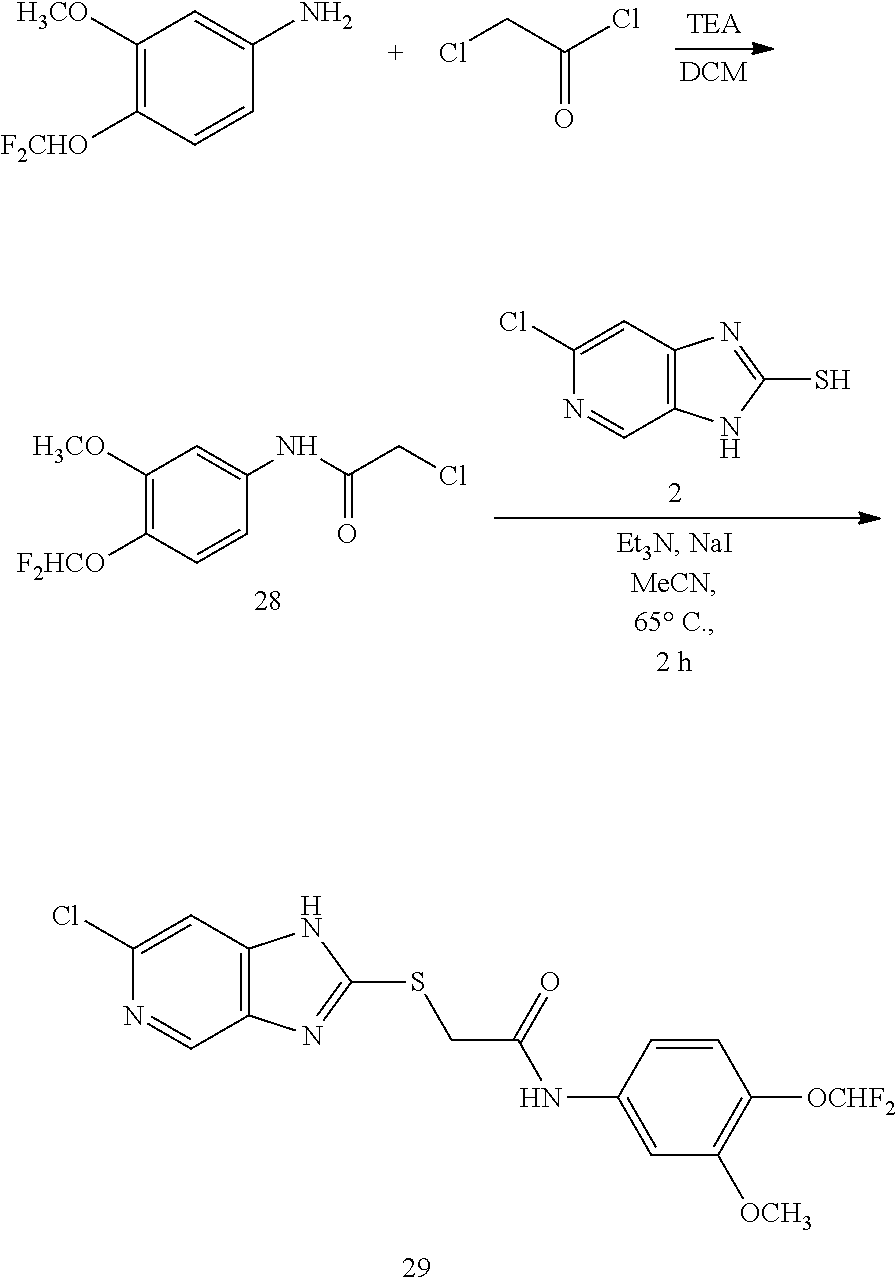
C1=C(N)C=CC([F2CHO])=C1[H3CO].ClCC(Cl)=O.C1([H3CO])=C([F2HCO])C=CC(NC(CCl)=O)=C1.C1(Cl)=CC2=C(C=N1)NC(S)=N2.C1(Cl)=CC2=C(C=N1)N=C(SCC(=O)NC1=CC([OCH3])=C([OCHF2])C=C1)N2
